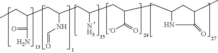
CCC(CC(CC(CC(CC1CC(C)C(=O)N1)C(=O)[-O])N)NC=O)C(N)=O
